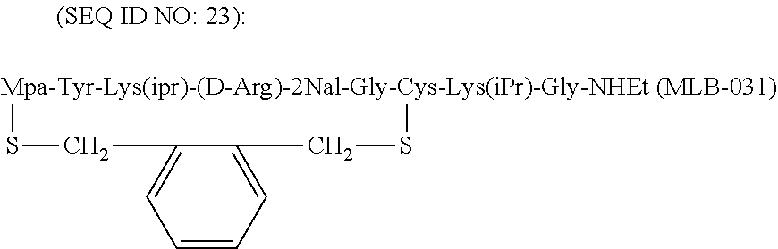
[Mpa-Tyr-Lys(ipr)-(D-Arg)-2Nal-Gly-Cys-Lys(iPr)-Gly-NHEt (MLB-031)]1SCC2=CC=CC=C2CS1
